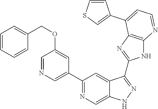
C1(C2=NC=C3C(=C2)C(C2=NC4=C(N2)N=CC=C4C2=CSC=C2)=NN3)=CN=CC(OCC2=CC=CC=C2)=C1
